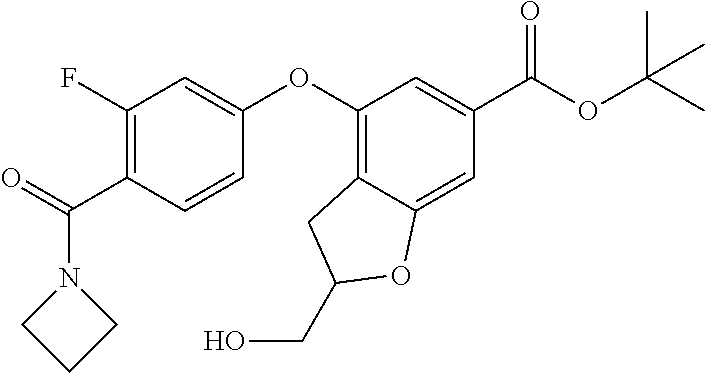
C1(OC2=CC(F)=C(C(=O)N3CCC3)C=C2)=C2C(=CC(C(OC(C)(C)C)=O)=C1)OC(CO)C2
